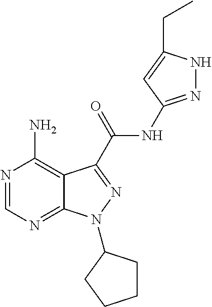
N1=CN=C2C(=C1N)C(C(=O)NC1=NNC(CC)=C1)=NN2C1CCCC1
